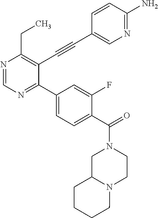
N1=CN=C(C2=CC=C(C(=O)N3CC4N(CC3)CCCC4)C(F)=C2)C(C#CC2=CN=C(N)C=C2)=C1CC
